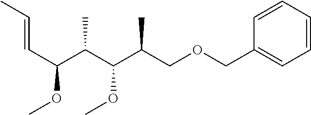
C1=CC(COCC(C(C(C(C=CC)OC)C)OC)C)=CC=C1
